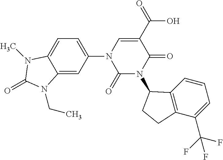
C1=C(N2C(=O)N(C3C4=C(C(C(F)(F)F)=CC=C4)CC3)C(=O)C(C(O)=O)=C2)C=C2C(=C1)N(C)C(=O)N2CC
